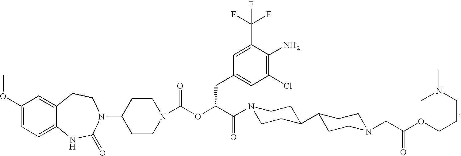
C1(OC)=CC=C2C(=C1)CCN(C1CCN(C(OC(C(=O)N3CCC(C4CCN(CC(OCCCN(C)C)=O)CC4)CC3)CC3=CC(Cl)=C(N)C(C(F)(F)F)=C3)=O)CC1)C(=O)N2
